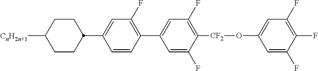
C1=C(F)C([CF2]OC2=CC(F)=C(F)C(F)=C2)=C(F)C=C1C1=C(F)C=C(C2CCC([CnH2n+1])CC2)C=C1
